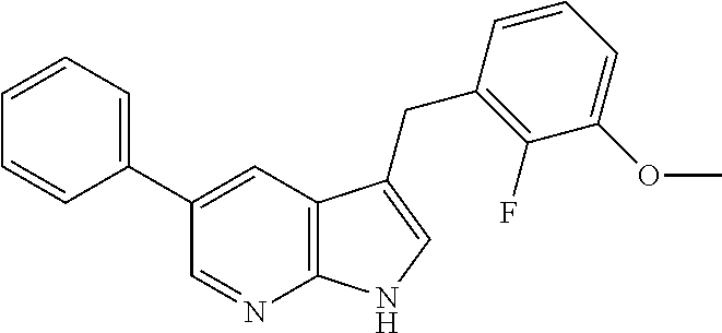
C12=C(C=C(C3=CC=CC=C3)C=N1)C(CC1=C(F)C(OC)=CC=C1)=CN2
